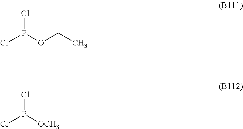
ClP(OCC)Cl.ClP([OCH3])Cl
